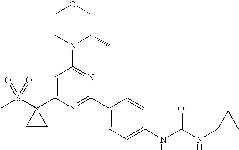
C1CN(C2=NC(C3=CC=C(NC(NC4CC4)=O)C=C3)=NC(C3(S(C)(=O)=O)CC3)=C2)C(C)CO1
